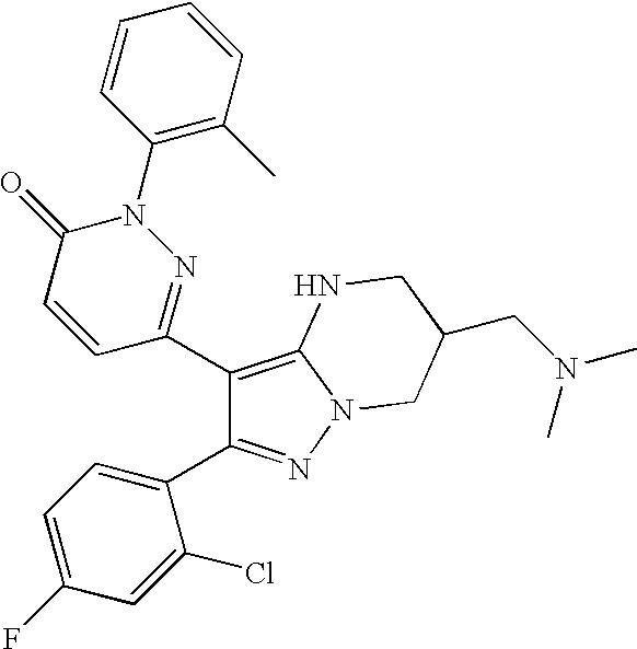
C1(C2=NN(C3=C(C)C=CC=C3)C(=O)C=C2)=C2N(N=C1C1=CC=C(F)C=C1Cl)CC(CN(C)C)CN2
